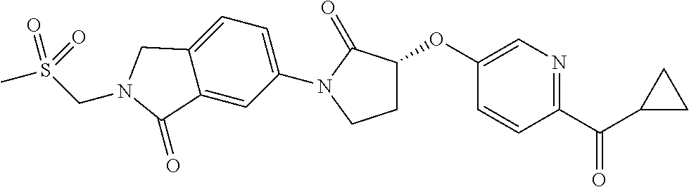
C1(OC2CCN(C3=CC=C4C(=C3)C(=O)N(CS(C)(=O)=O)C4)C2=O)=CN=C(C(C2CC2)=O)C=C1
